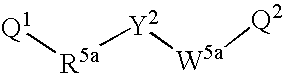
[Q1][R5a][Y2][W5a][Q2]
